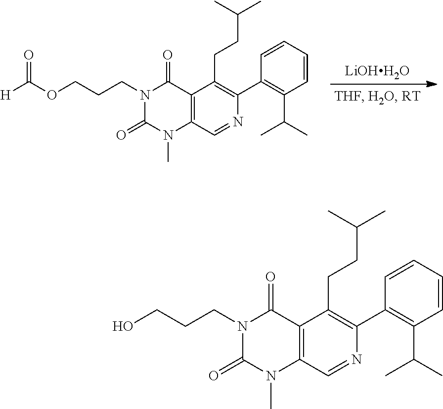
[LiOHH2O].C1(C2=C(C(C)C)C=CC=C2)=C(CCC(C)C)C2=C(C=N1)N(C)C(=O)N(CCCOC(=O)[H])C2=O.C1(C2=C(C(C)C)C=CC=C2)=C(CCC(C)C)C2=C(C=N1)N(C)C(=O)N(CCCO)C2=O
